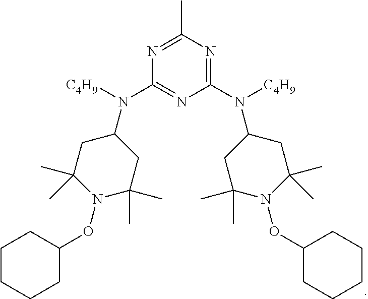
C1(N([C4H9])C2CC(C)(C)N(OC3CCCCC3)C(C)(C)C2)=NC(C)=NC(N([C4H9])C2CC(C)(C)N(OC3CCCCC3)C(C)(C)C2)=N1
